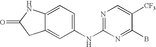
C1(NC2=NC=C([CF3])C(B)=N2)=CC=C2C(=C1)CC(=O)N2
